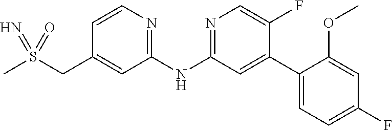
S(=N)(C)(=O)CC1=CC(NC2=NC=C(F)C(C3=CC=C(F)C=C3OC)=C2)=NC=C1
